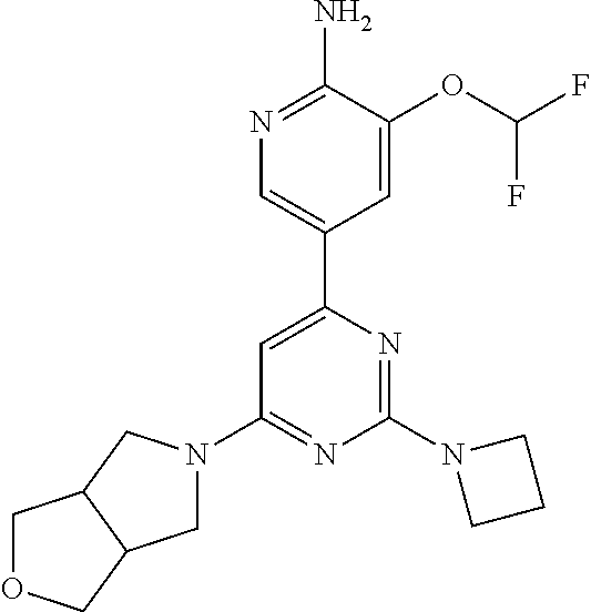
N1=C(N)C(OC(F)F)=CC(C2=CC(N3CC4C(C3)COC4)=NC(N3CCC3)=N2)=C1
